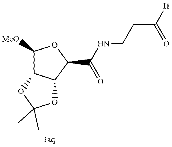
C1(C(NCCC([H])=O)=O)OC([MeO])C2C1OC(C)(C)O2
